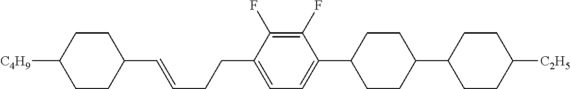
C1(C=CCCC2=CC=C(C3CCC(C4CCC([C2H5])CC4)CC3)C(F)=C2F)CCC([C4H9])CC1
